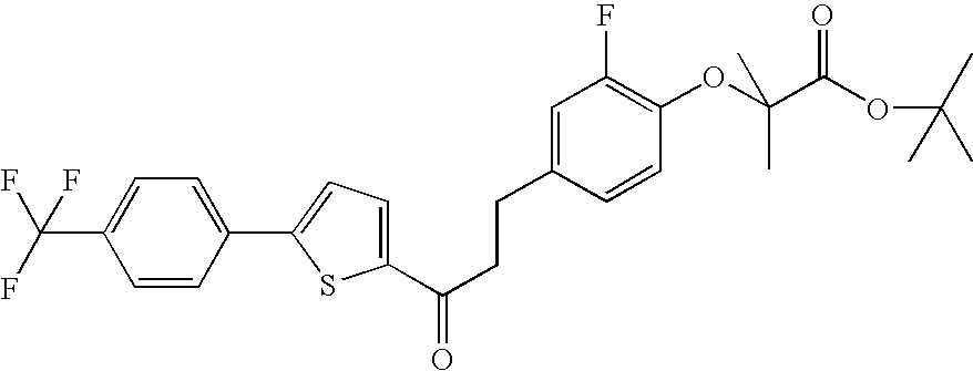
C1(C(CCC2=CC(F)=C(OC(C(OC(C)(C)C)=O)(C)C)C=C2)=O)=CC=C(C2=CC=C(C(F)(F)F)C=C2)S1
